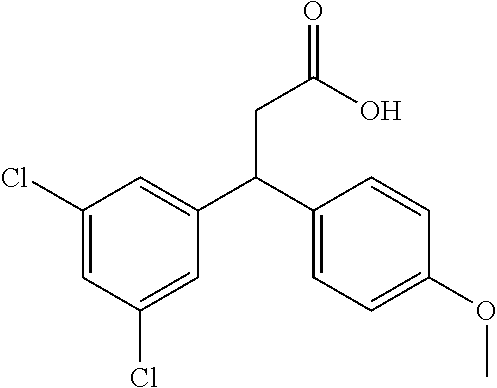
C1(Cl)=CC(Cl)=CC(C(C2=CC=C(OC)C=C2)CC(=O)O)=C1
